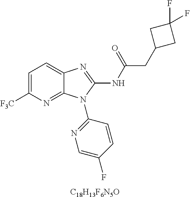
C1=C([F3C])N=C2C(=C1)N=C(NC(CC1CC(F)(F)C1)=O)N2C1=NC=C(F)C=C1.[C18H13F6N5O]
